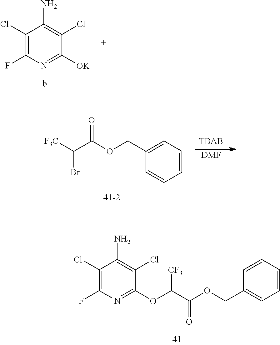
C1([OK])=NC(F)=C(Cl)C(N)=C1Cl.[DMF].C1=CC=CC=C1COC(C(Br)[F3C])=O.C1(COC(C(OC2=NC(F)=C(Cl)C(N)=C2Cl)[CF3])=O)=CC=CC=C1
